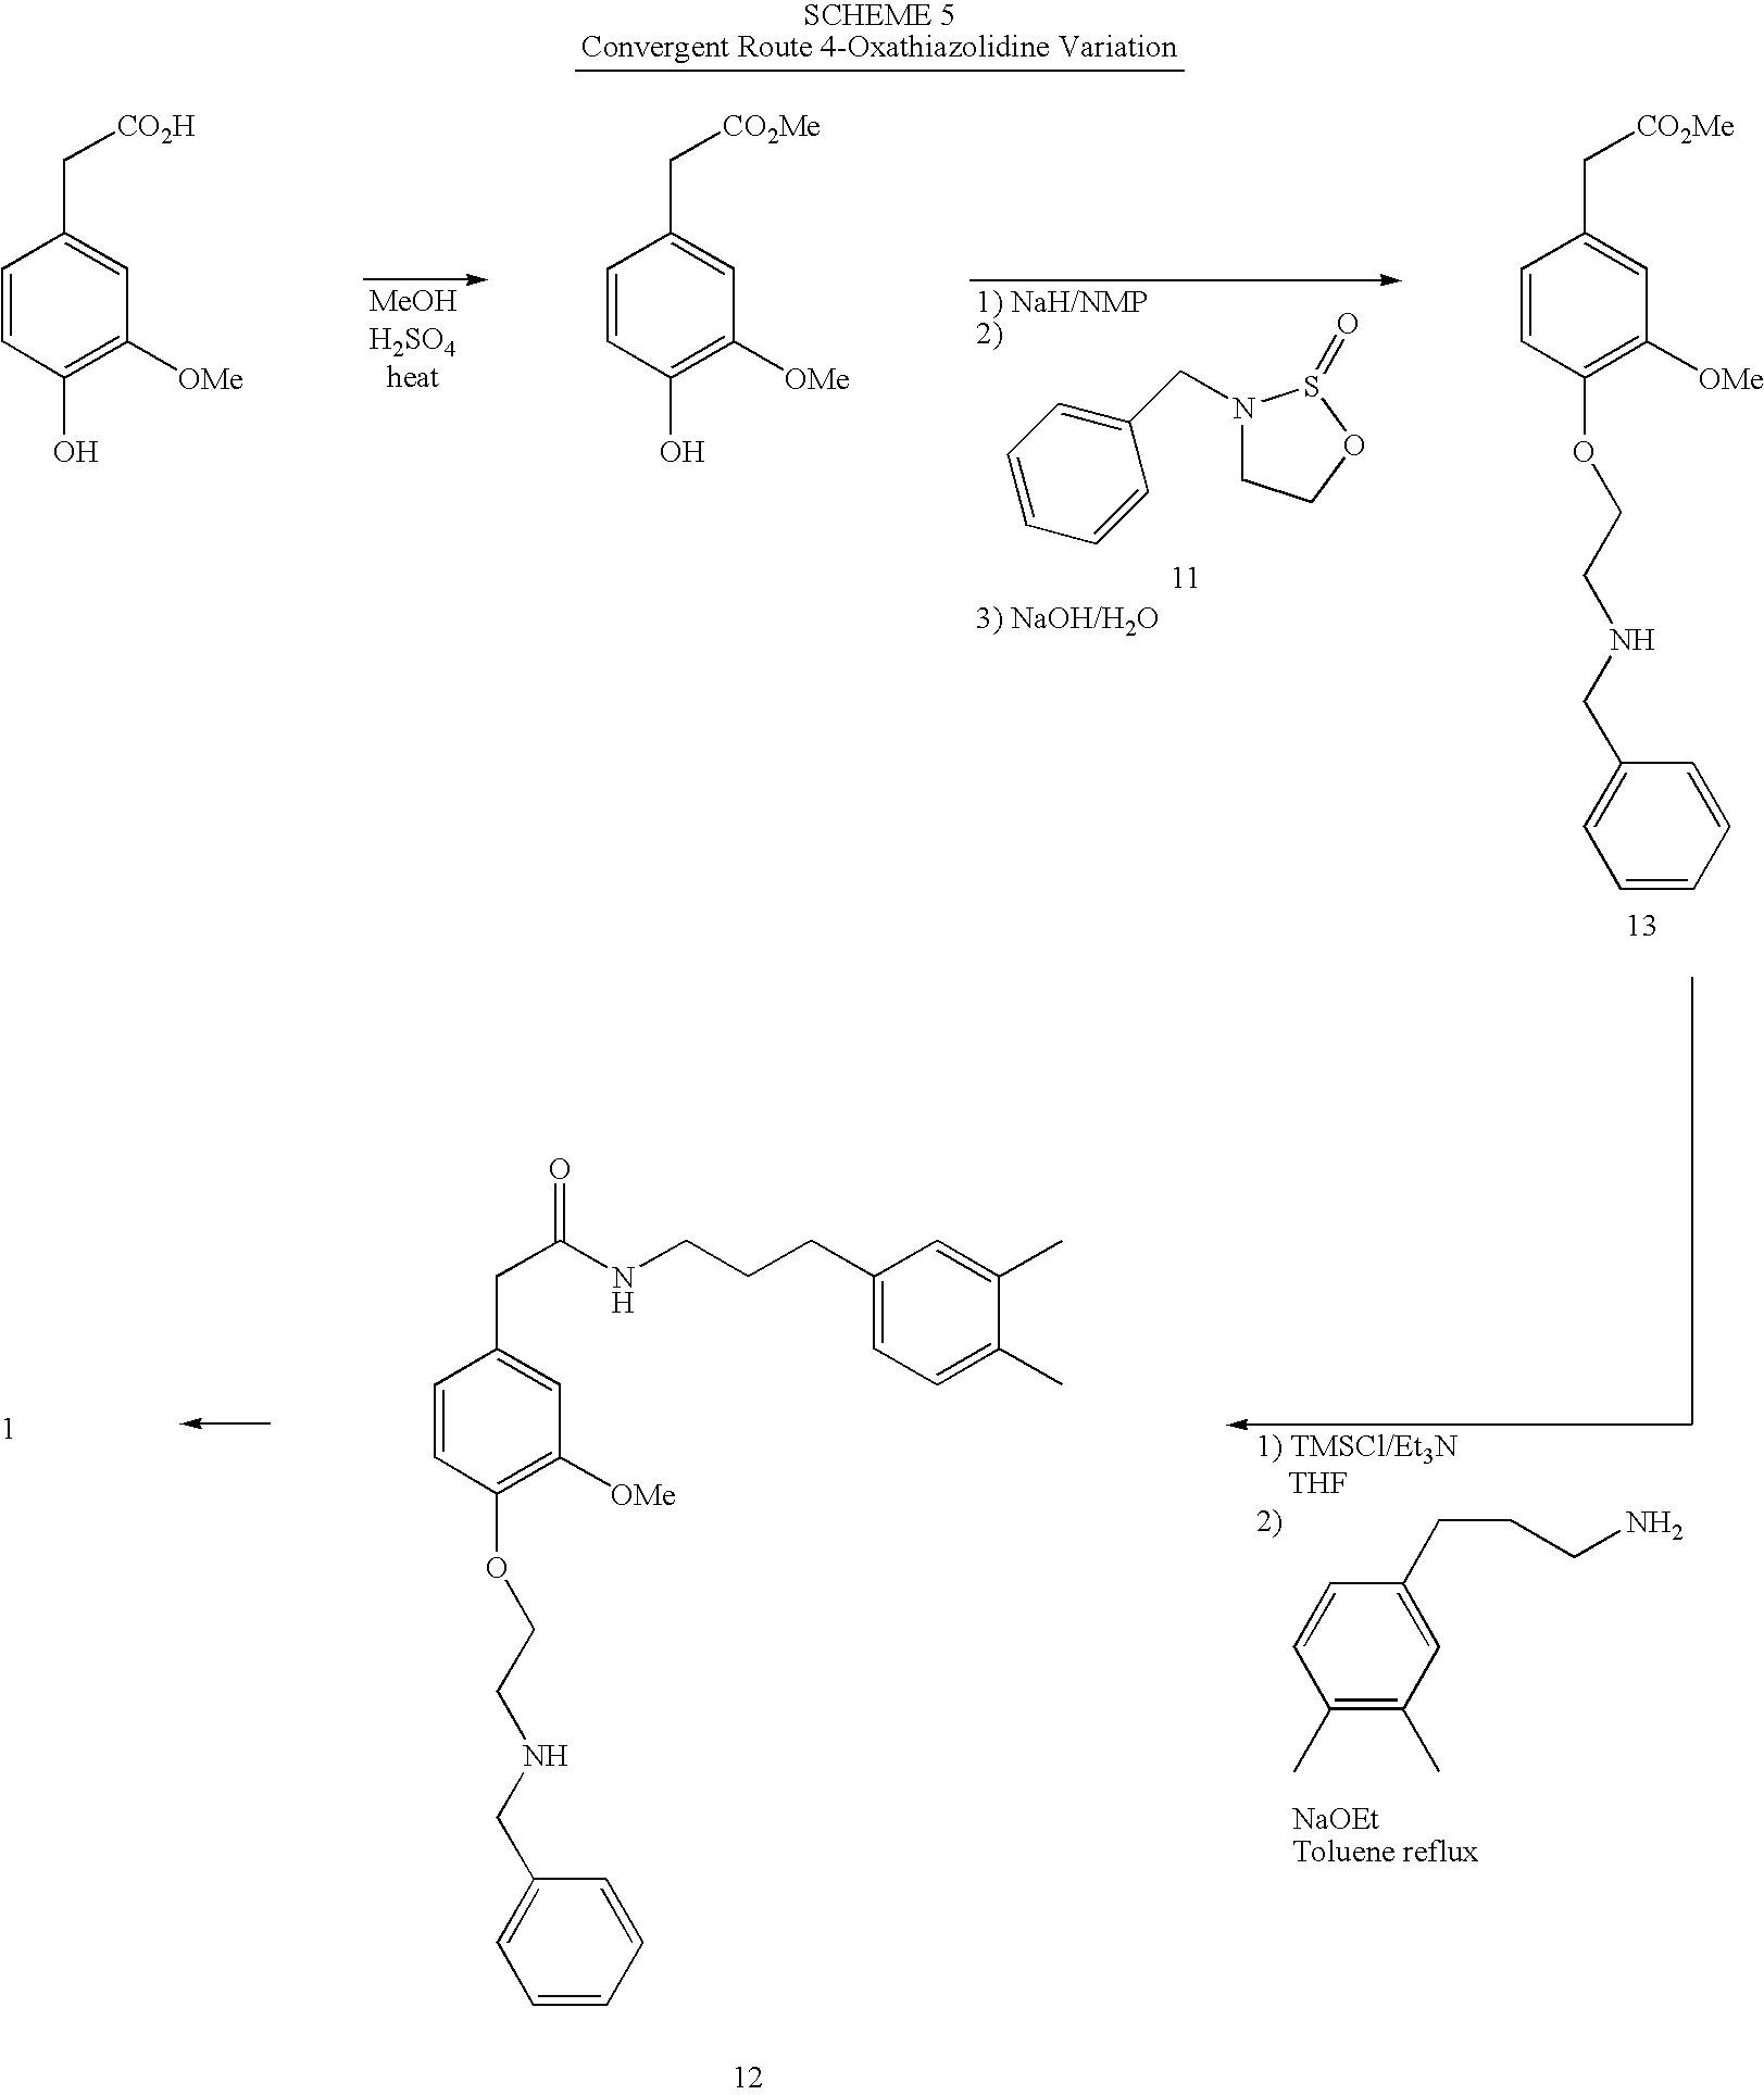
N1(CC2=CC=CC=C2)CCOS1=O.C1=CC(OCCNCC2=CC=CC=C2)=C([OMe])C=C1C[CO2Me].C1=CC(O)=C([OMe])C=C1C[CO2H].C1=CC(O)=C([OMe])C=C1C[CO2Me].C1=CC(OCCNCC2=CC=CC=C2)=C([OMe])C=C1CC(NCCCC1=CC=C(C)C(C)=C1)=O.C1(C)=C(C)C=C(CCCN)C=C1
